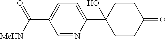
C1=NC(C2(O)CCC(=O)CC2)=CC=C1C([MeHN])=O
